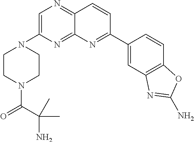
C1=C(N2CCN(C(=O)C(N)(C)C)CC2)N=C2C(=N1)C=CC(C1=CC3=C(C=C1)OC(N)=N3)=N2
